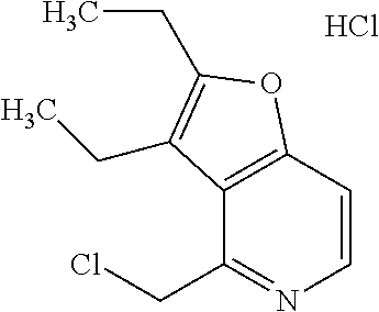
C1=CN=C(CCl)C2=C1OC(CC)=C2CC.Cl
